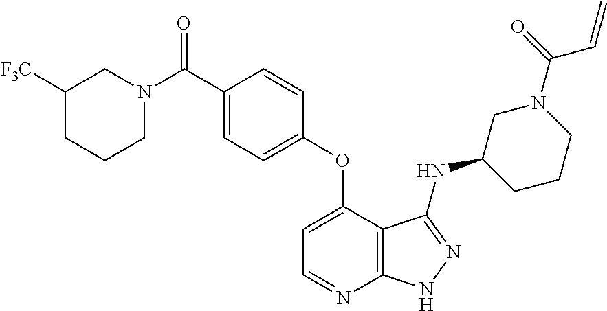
C1=C(OC2=CC=C(C(N3CC([F3C])CCC3)=O)C=C2)C2=C(N=C1)NN=C2NC1CCCN(C(=O)C=C)C1
